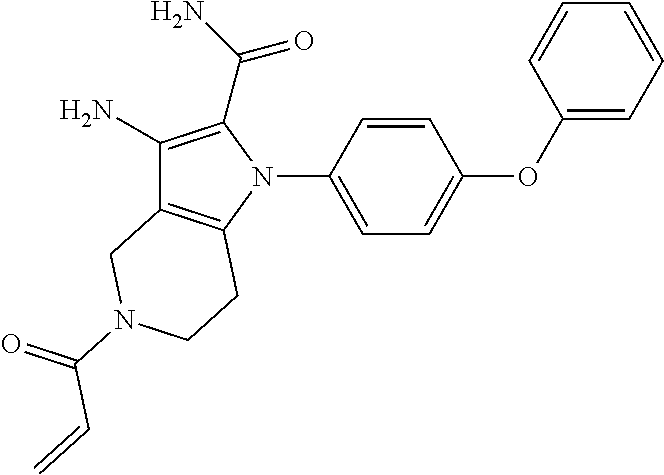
C1(N)=C(C(N)=O)N(C2=CC=C(OC3=CC=CC=C3)C=C2)C2=C1CN(C(=O)C=C)CC2
